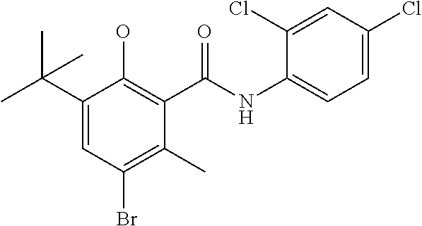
C1(C(C)(C)C)=CC(Br)=C(C)C(C(NC2=CC=C(Cl)C=C2Cl)=O)=C1O
